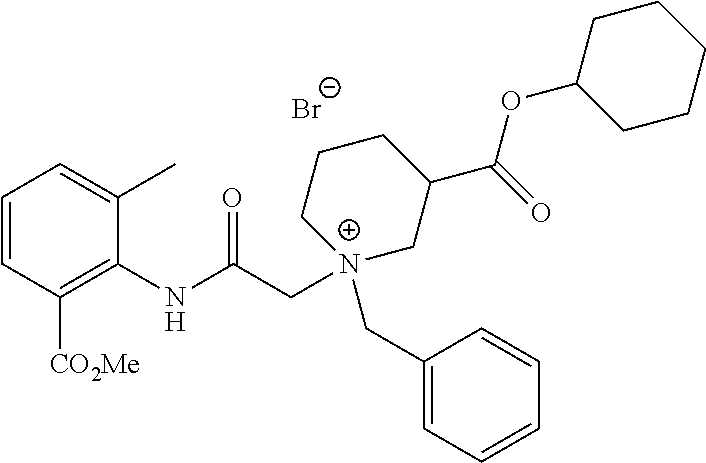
C1=CC([CO2Me])=C(NC(C[N+]2(CC3=CC=CC=C3)CC(C(=O)OC3CCCCC3)CCC2)=O)C(C)=C1.[Br-]
